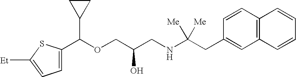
C1(C(OCC(CNC(CC2=CC3=C(C=C2)C=CC=C3)([Me])[Me])O)C2CC2)=CC=C([Et])S1
